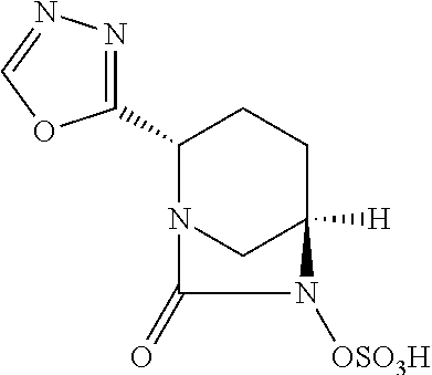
C1(C2N3CC([H])(CC2)N([OSO3H])C3=O)=NN=CO1
